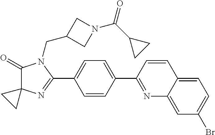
C1(=O)C2(N=C(C3=CC=C(C4=NC5=CC(Br)=CC=C5C=C4)C=C3)N1CC1CN(C(C3CC3)=O)C1)CC2
